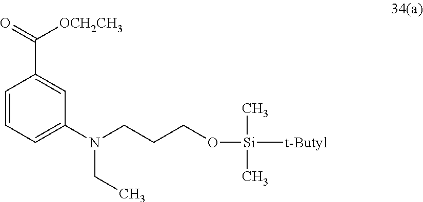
O([Si](C)(C)[t-Butyl])CCCN(C1=CC=CC(C(=O)[OCH2CH3])=C1)CC
